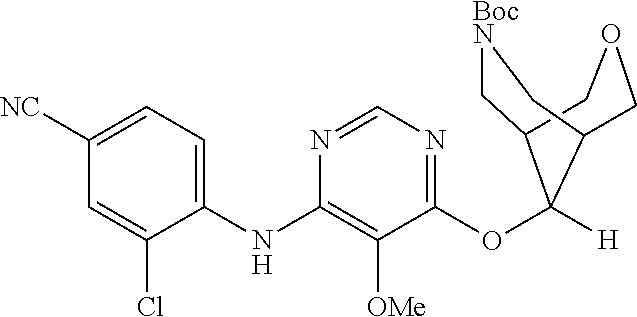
C1([NC])=CC=C(NC2=C([OMe])C(OC3([H])C4C[BocN]CC3COC4)=NC=N2)C(Cl)=C1
